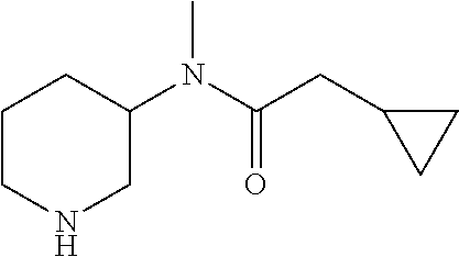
C1CNCC(N(C(CC2CC2)=O)C)C1
